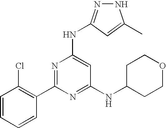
N1N=C(NC2=CC(NC3CCOCC3)=NC(C3=C(Cl)C=CC=C3)=N2)C=C1C
